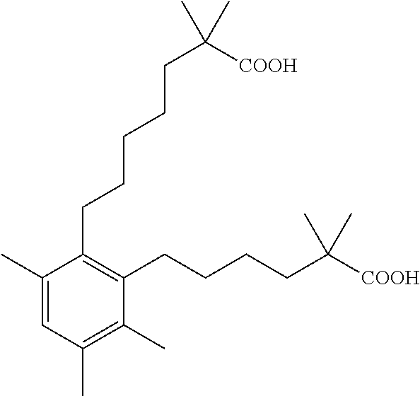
C1(C)=CC(C)=C(C)C(CCCCC([COOH])(C)C)=C1CCCCCC(C)([COOH])C
